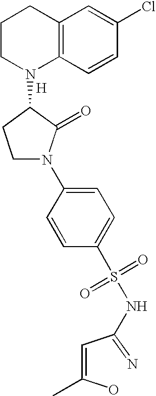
C1CN(C2CCN(C3=CC=C(S(=O)(=O)NC(C=C(O)C)=N)C=C3)C2=O)C2=C(C1)C=C(Cl)C=C2.[H]
